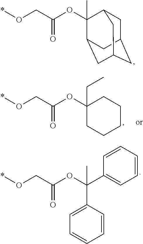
O(CC(OC1(C)C2CC3CC(CC1C3)C2)=O)*.O(CC(OC(C1=CC=CC=C1)(C1=CC=CC=C1)C)=O)*.O(CC(OC1(CC)CCCCC1)=O)*
